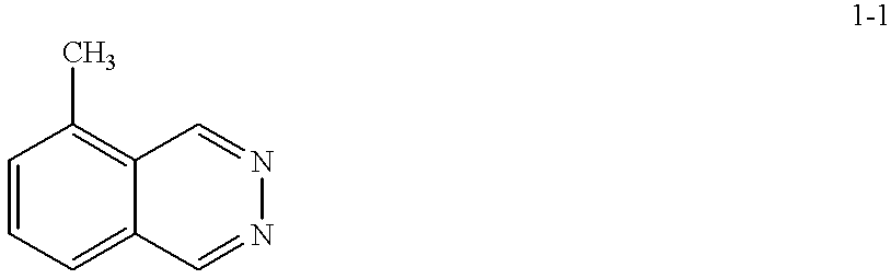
C1=CC=C2C(=C1C)C=NN=C2
